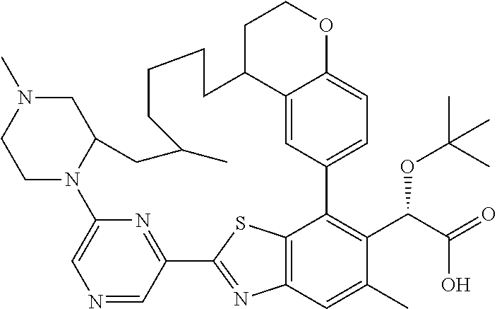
N1=CC2=NC(=C1)N1C(CN(C)CC1)CC(C)CCCCC1C3=CC(=CC=C3OCC1)C1=C(C(C(O)=O)OC(C)(C)C)C(C)=CC3=C1SC2=N3
